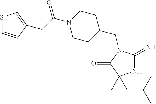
N1C(=N)N(CC2CCN(C(CC3=CSC=C3)=O)CC2)C(=O)C1(C)CC(C)C
